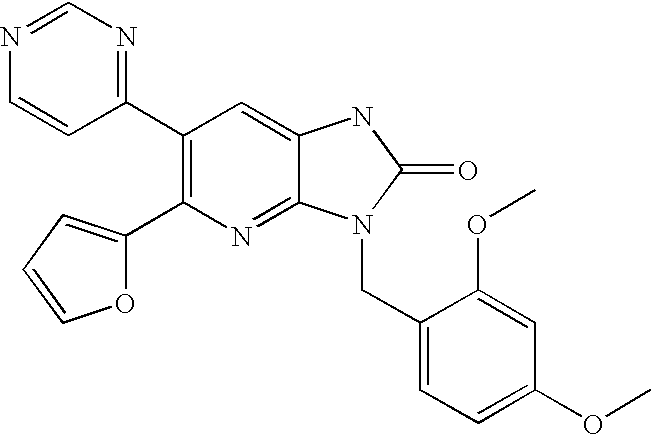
C1(C2=CC=CO2)=C(C2=NC=NC=C2)C=C2C(=N1)N(CC1=CC=C(OC)C=C1OC)C(=O)N2
